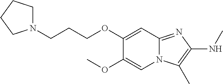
C1(OC)=CN2C(=NC(NC)=C2C)C=C1OCCCN1CCCC1
